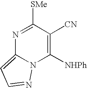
N1=C([SMe])C([CN])=C([NHPh])N2C1=CC=N2
